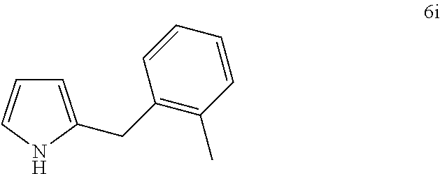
C1=C(CC2=C(C)C=CC=C2)NC=C1
